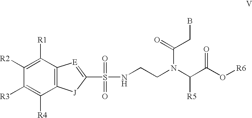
C1([R2])=C([R1])C2=C(C([R4])=C1[R3])[J]C(S(=O)(NCCN(C(C(O[R6])=O)[R5])C(CB)=O)=O)=[E]2
